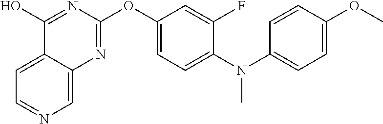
C1=C2C(=CN=C1)N=C(OC1=CC=C(N(C3=CC=C(OC)C=C3)C)C(F)=C1)N=C2O
